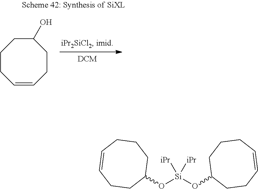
C1CC=CCCC(O)C1.O(C1CCC=CCCC1)[Si](OC1CCCC=CCC1)([iPr])[iPr]
